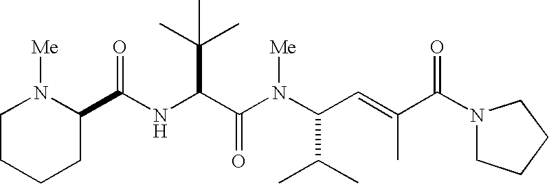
N(C(C(N(C(C(C)C)C=C(C(N1CCCC1)=O)C)[Me])=O)C(C)(C)C)C(=O)C1N([Me])CCCC1
